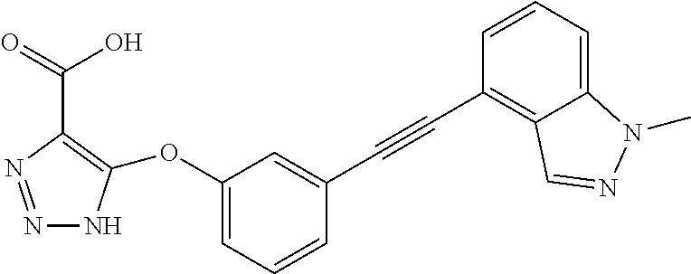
N1=NC(C(O)=O)=C(OC2=CC=CC(C#CC3=C4C(=CC=C3)N(C)N=C4)=C2)N1
